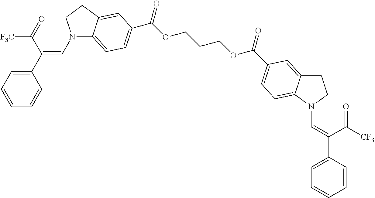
N1(C=C(C2=CC=CC=C2)C(=O)[F3C])C2=CC=C(C(OCCCOC(=O)C3=CC=C4C(=C3)CCN4C=C(C3=CC=CC=C3)C([CF3])=O)=O)C=C2CC1
